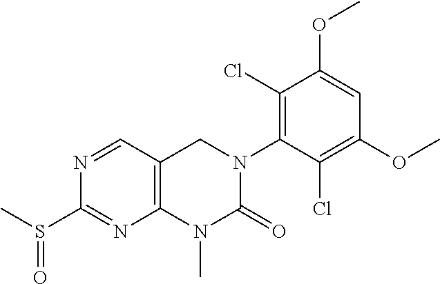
N1=CC2=C(N=C1S(C)=O)N(C)C(=O)N(C1=C(Cl)C(OC)=CC(OC)=C1Cl)C2
